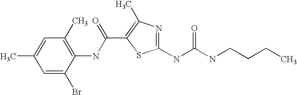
C1(C(NC2=C(C)C=C(C)C=C2Br)=O)=C(C)N=C(NC(NCCCC)=O)S1
